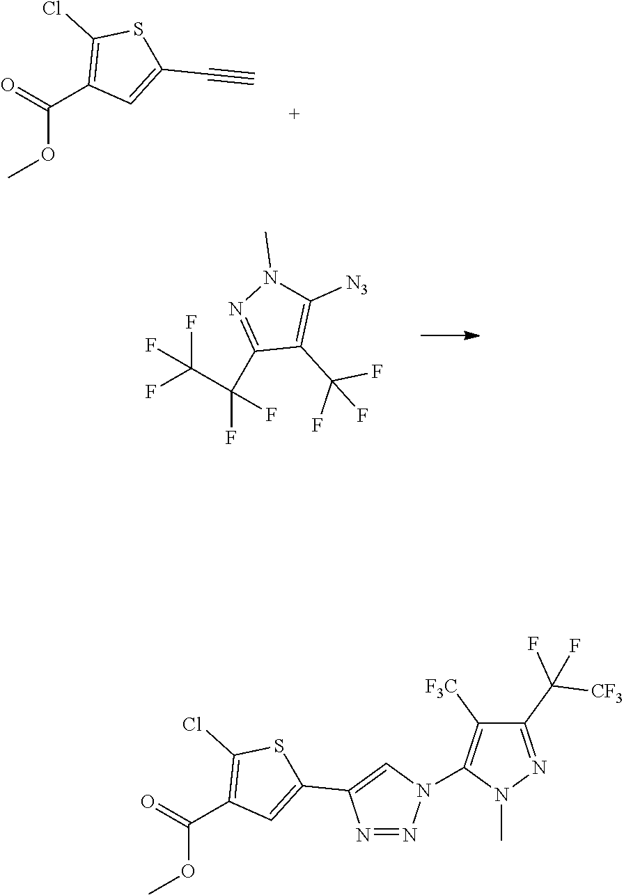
C(OC)(=O)C1=C(Cl)SC(C#C)=C1.FC(F)(F)C(F)(F)C1=NN(C)C([N3])=C1C(F)(F)F.C(OC)(=O)C1=C(Cl)SC(C2=CN(C3=C([F3C])C(C([CF3])(F)F)=NN3C)N=N2)=C1
